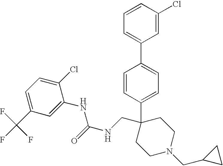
C1=C(C2(CNC(NC3=CC(C(F)(F)F)=CC=C3Cl)=O)CCN(CC3CC3)CC2)C=CC(C2=CC=CC(Cl)=C2)=C1
